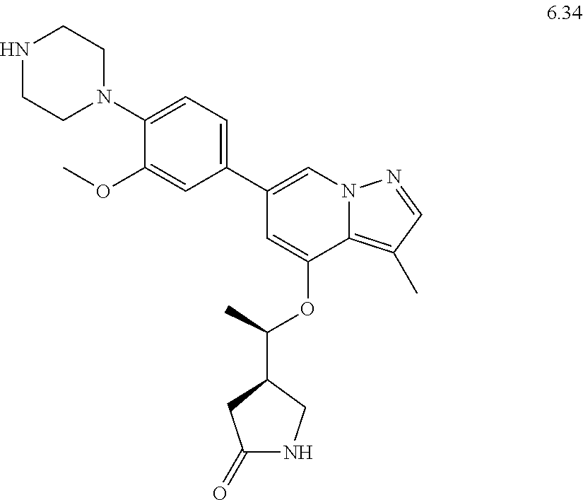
N1CCN(C2=CC=C(C3=CN4C(=C(C)C=N4)C(OC(C)C4CNC(=O)C4)=C3)C=C2OC)CC1
